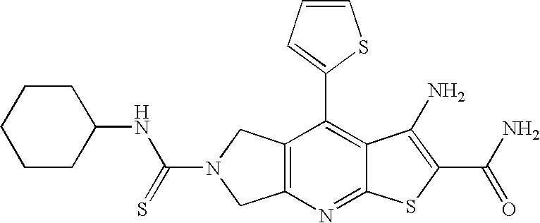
C12=C(N=C3C(=C1C1=CC=CS1)C(N)=C(C(N)=O)S3)CN(C(=S)NC1CCCCC1)C2
